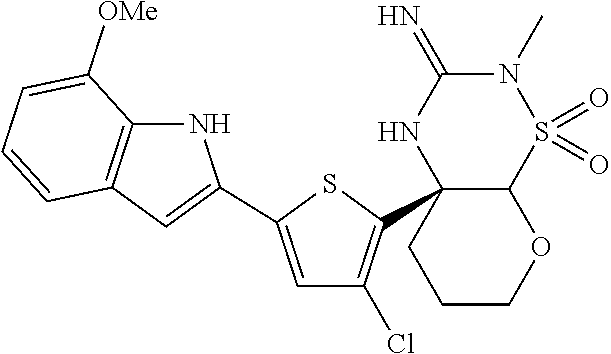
C12C(C3=C(Cl)C=C(C4=CC5=C(N4)C([OMe])=CC=C5)S3)(NC(=N)N(C)S1(=O)=O)CCCO2
